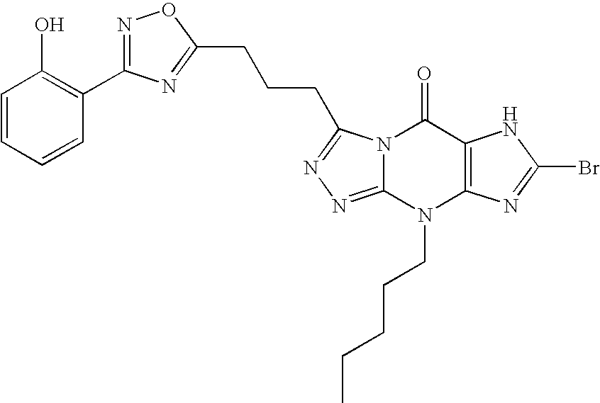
N12C(=NN=C1CCCC1=NC(C3=C(O)C=CC=C3)=NO1)N(CCCCC)C1=C(C2=O)NC(Br)=N1
